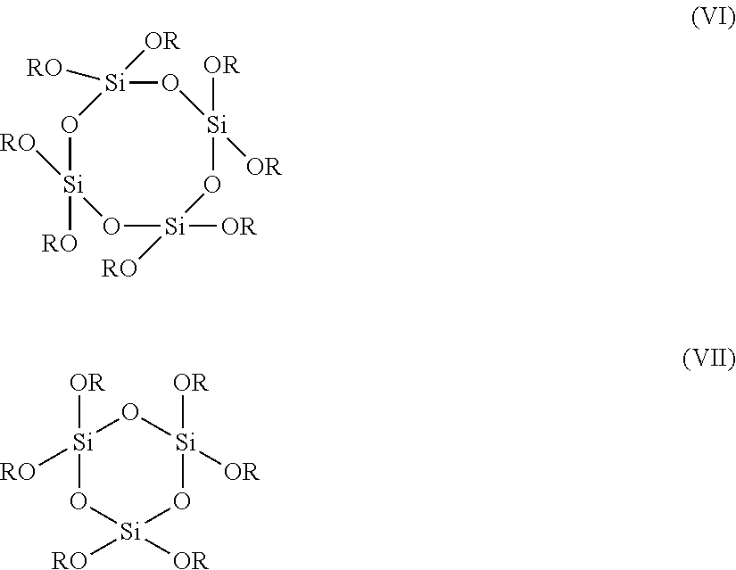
O1[Si]([RO])([RO])O[Si]([OR])([RO])O[Si]([OR])([OR])O[Si]1([RO])[OR].[Si]1([OR])([RO])O[Si]([RO])([OR])O[Si]([OR])([OR])O1
